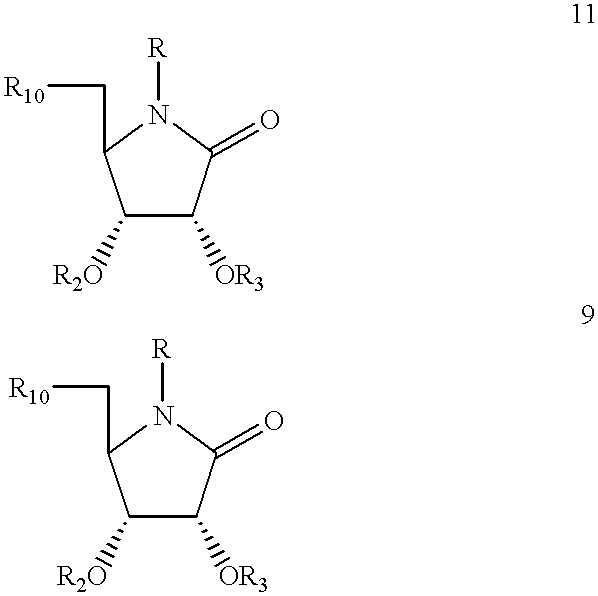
C1([R2O])C([OR3])C(=O)N([R])C1C[R10].C1([R2O])C([OR3])C(=O)N([R])C1C[R10]
